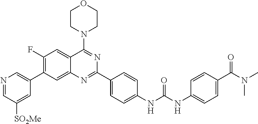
C1(F)=C(C2=CN=CC([SO2Me])=C2)C=C2C(=C1)C(N1CCOCC1)=NC(C1=CC=C(NC(NC3=CC=C(C(N(C)C)=O)C=C3)=O)C=C1)=N2
